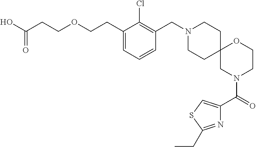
C1(CCOCCC(O)=O)=CC=CC(CN2CCC3(CC2)CN(C(=O)C2=CSC(CC)=N2)CCO3)=C1Cl
